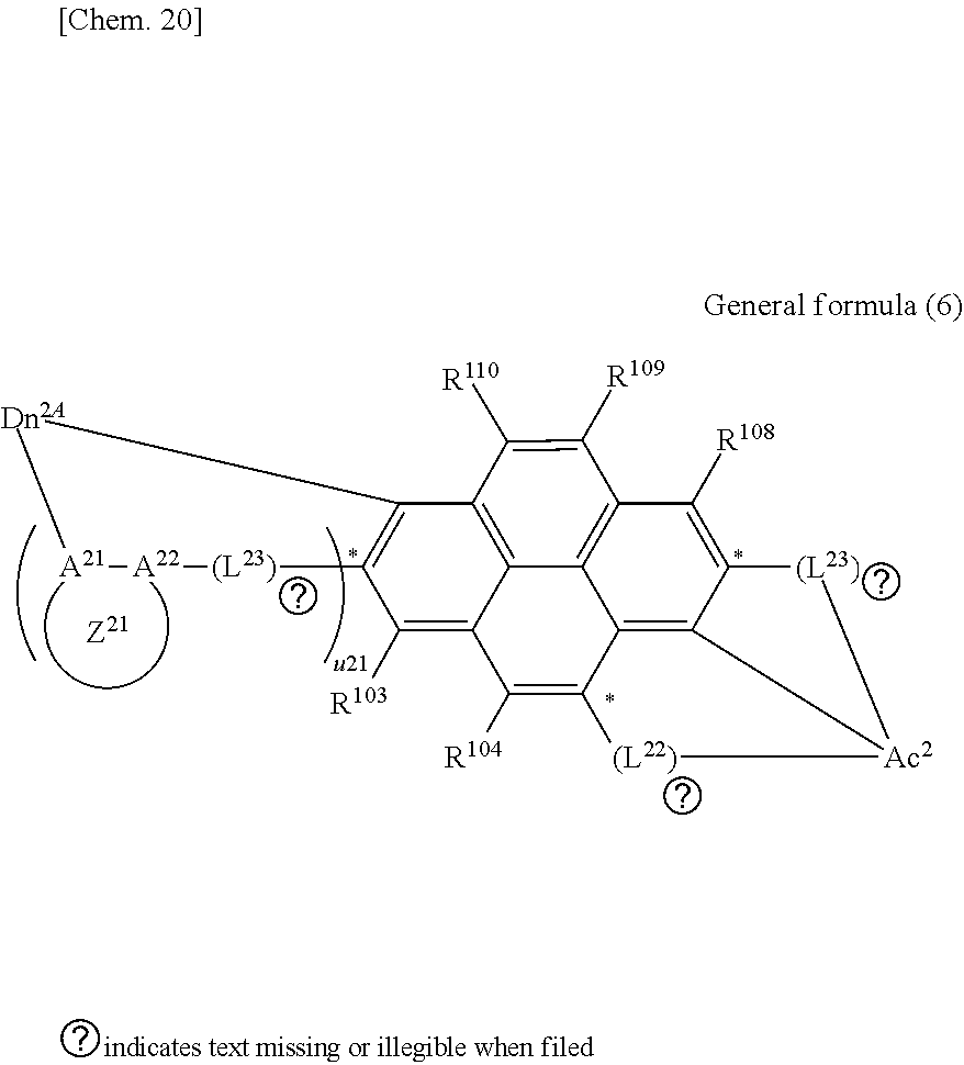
C1([R109])=C([R110])C2=C3C4=C1C([R108])=C1C5=C4C(=C([R104])C3=C([R103])C3=C2[Dn2A][A21][A22][(L23)]3)[(L22)][Ac2]5[(L23)]1
